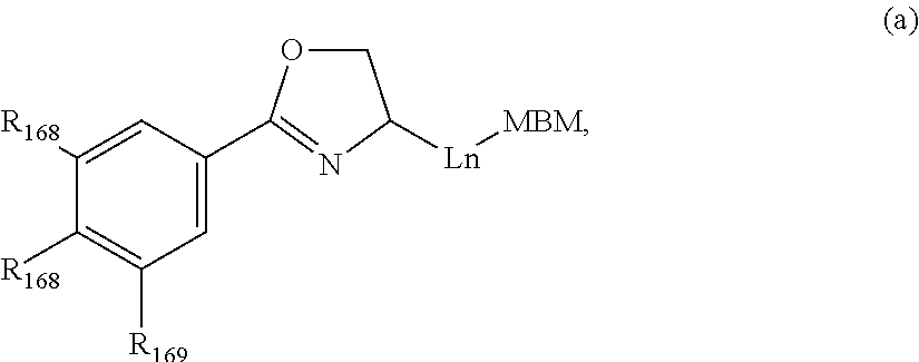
[Ln]([MBM])C1COC(C2=CC([R169])=C([R168])C([R168])=C2)=N1
